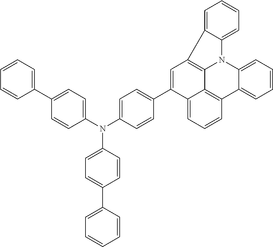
C12=CC=CC3=C1C1=C(C=C2C2=CC=C(N(C4=CC=C(C5=CC=CC=C5)C=C4)C4=CC=C(C5=CC=CC=C5)C=C4)C=C2)C2=CC=CC=C2N1C1=CC=CC=C31
